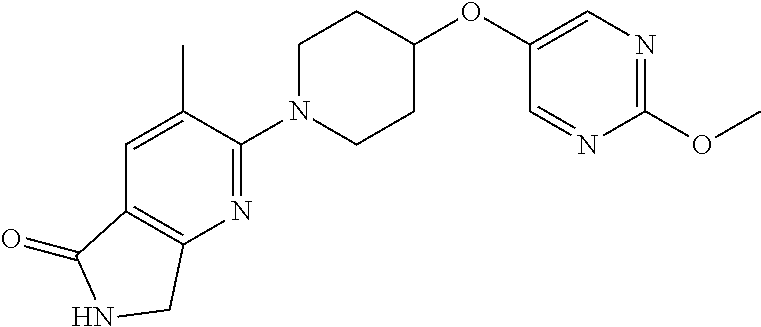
C1(OC)=NC=C(OC2CCN(C3=NC4=C(C=C3C)C(=O)NC4)CC2)C=N1
